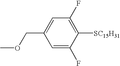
C1=C(F)C([SC15H31])=C(F)C=C1COC
